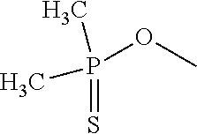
P(OC)(=S)(C)C
